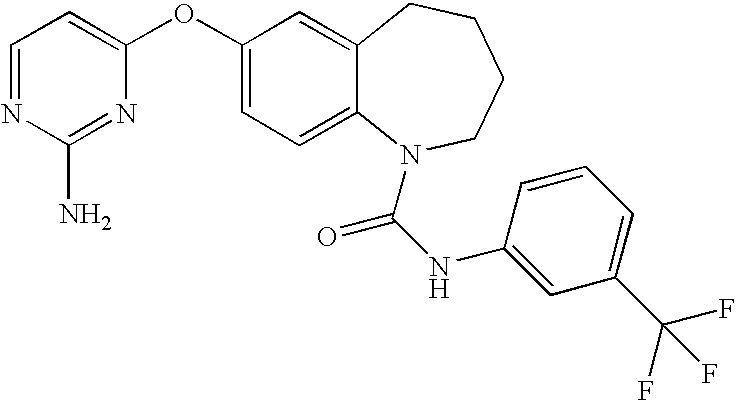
C1=NC(N)=NC(OC2=CC=C3C(=C2)CCCCN3C(=O)NC2=CC(C(F)(F)F)=CC=C2)=C1
